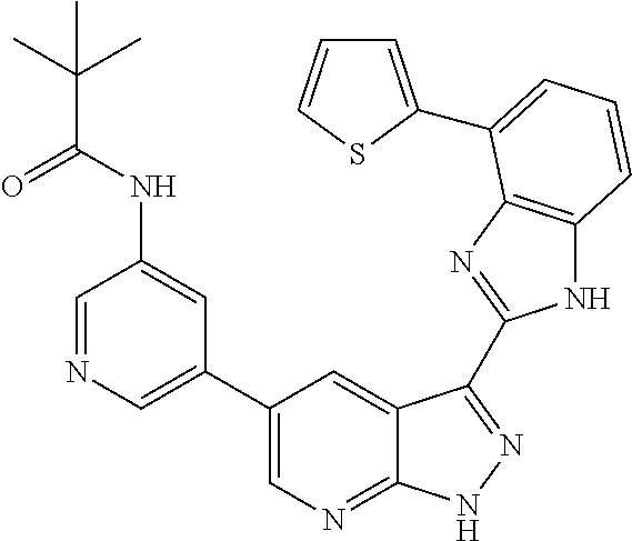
C1(C2=CN=C3C(=C2)C(C2=NC4=C(N2)C=CC=C4C2=CC=CS2)=NN3)=CN=CC(NC(C(C)(C)C)=O)=C1
